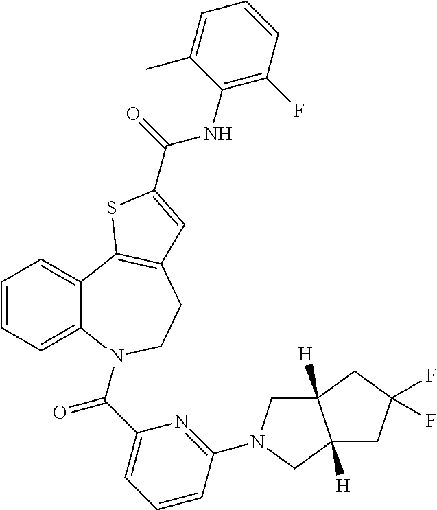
C1=CC=C2C(=C1)C1=C(CCN2C(C2=CC=CC(N3CC4([H])C([H])(C3)CC(F)(F)C4)=N2)=O)C=C(C(=O)NC2=C(F)C=CC=C2C)S1
